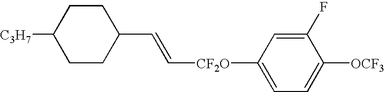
[C3H7]C1CCC(C=C[CF2O]C2=CC=C([OCF3])C(F)=C2)CC1
